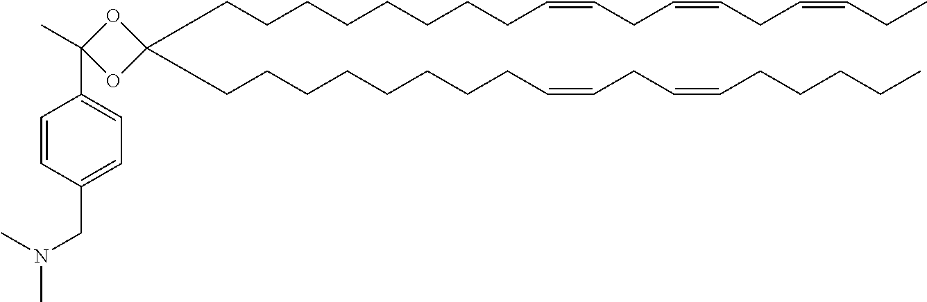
C(CCCCCCCC=CCC=CCC=CCC)C1(CCCCCCCCC=CCC=CCCCCC)OC(C2=CC=C(CN(C)C)C=C2)(C)O1
